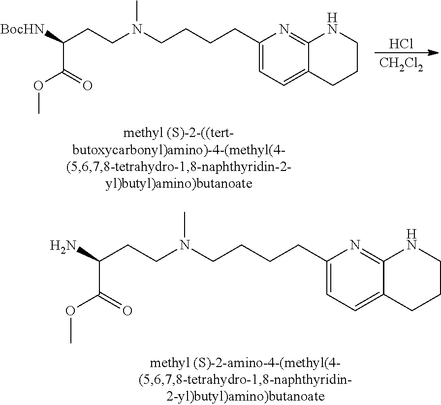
Cl.[CH2Cl2].C1=C(CCCCN(C)CCC([BocHN])C(=O)OC)N=C2C(=C1)CCCN2.C1=C(CCCCN(C)CCC(N)C(=O)OC)N=C2C(=C1)CCCN2
